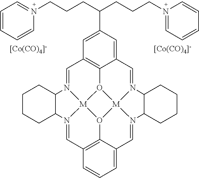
[[Co(CO)4]-].C1=N2[M]34O5C6=C1C=C(C(CCCN1=CC=CC=C1)CCCN1=CC=CC=C1)C=C6C=N1[M]56O3C3=C(C=N4C4CCCCC24)C=CC=C3C=N6C2CCCCC12.[[Co(CO)4]-]
